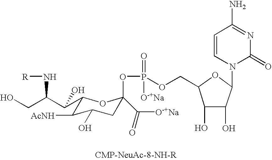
C1(C(C(CO)N[R])O)C([AcNH])C(O)CC(C([O-+Na])=O)(OP(=O)(OCC2C(O)C(O)C(N3C(=O)N=C(N)C=C3)O2)[O-+Na])O1
